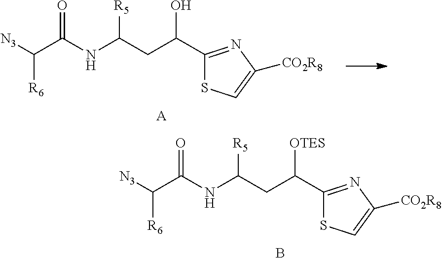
C(C(NC(CC([OTES])C1=NC([CO2R8])=CS1)[R5])=O)([N3])[R6].B.C(C(NC(CC(O)C1=NC([CO2R8])=CS1)[R5])=O)([N3])[R6].[A]
